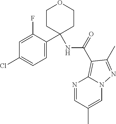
N(C(=O)C1=C2N=CC(C)=CN2N=C1C)C1(C2=CC=C(Cl)C=C2F)CCOCC1
